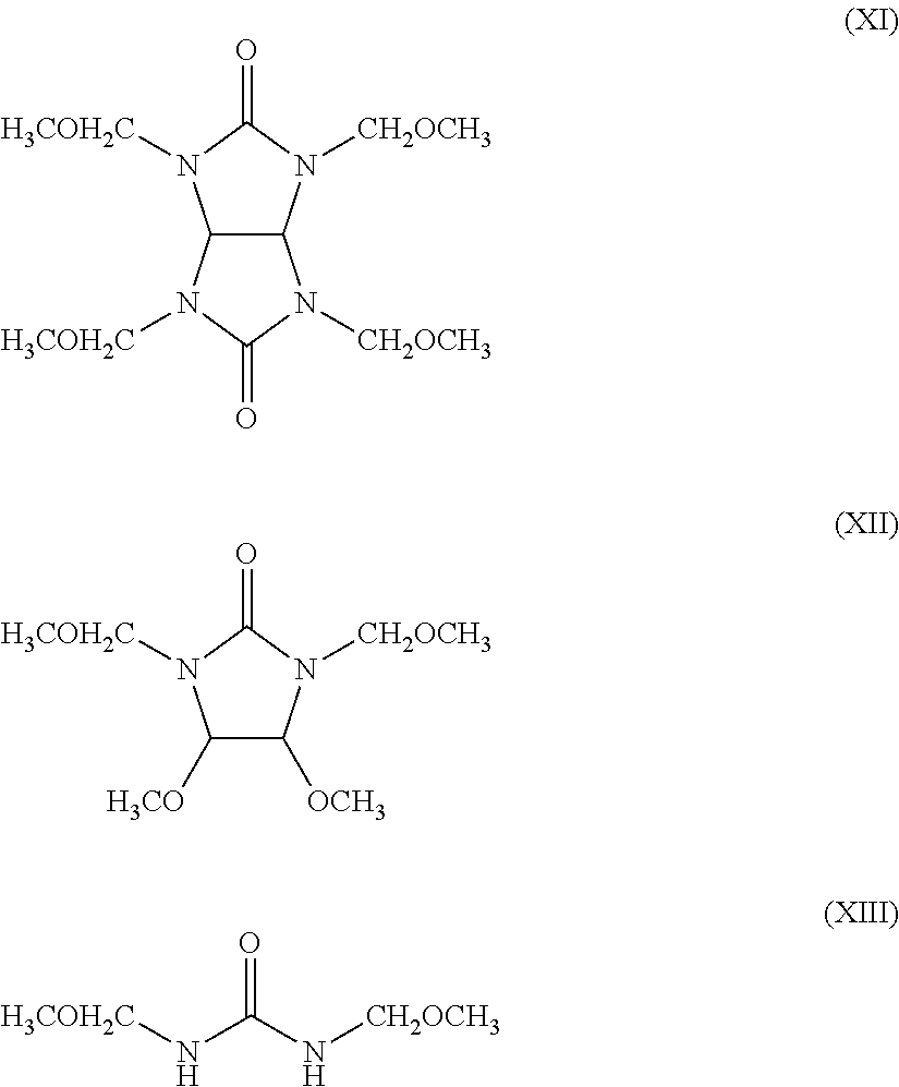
C12C(N([CH2OCH3])C(=O)N1[H3COH2C])N([CH2OCH3])C(=O)N2[H3COH2C].C1([H3CO])C([OCH3])N([CH2OCH3])C(=O)N1[H3COH2C].O=C(N[H3COH2C])N[CH2OCH3]
